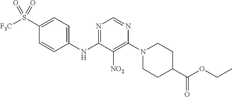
N1=C(NC2=CC=C(S([F3C])(=O)=O)C=C2)C([NO2])=C(N2CCC(C(OCC)=O)CC2)N=C1
